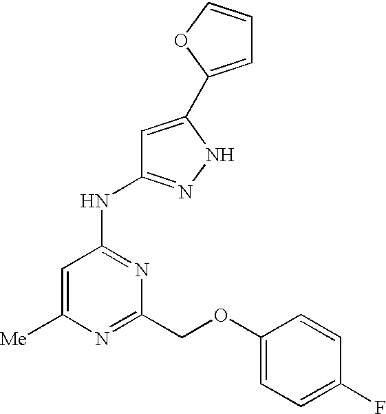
C1=C([Me])N=C(COC2=CC=C(F)C=C2)N=C1NC1=NNC(C2=CC=CO2)=C1
